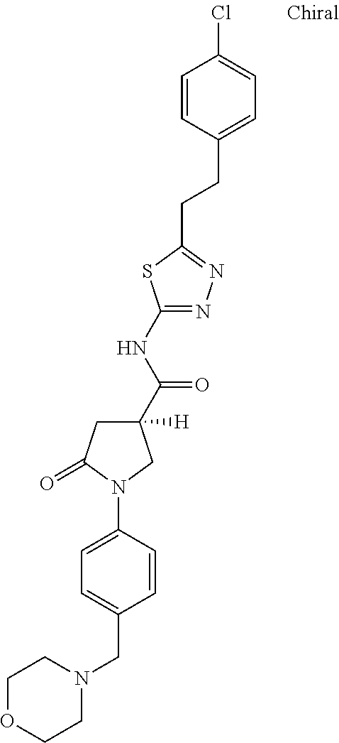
C1OCCN(CC2=CC=C(N3C(=O)CC(C(NC4=NN=C(CCC5=CC=C(Cl)C=C5)S4)=O)([H])C3)C=C2)C1
